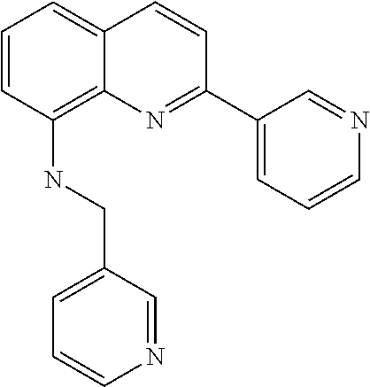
C1=CC(NCC2=CC=CN=C2)=C2C(=C1)C=CC(C1=CC=CN=C1)=N2
